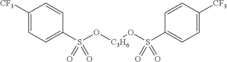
C1([CF3])=CC=C(S(O[C3H6]OS(C2=CC=C([CF3])C=C2)(=O)=O)(=O)=O)C=C1
